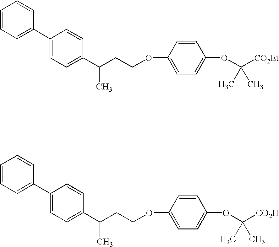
C1=CC=C(C2=CC=C(C(CCOC3=CC=C(OC([CO2Et])(C)C)C=C3)C)C=C2)C=C1.C1=CC=C(C2=CC=C(C(CCOC3=CC=C(OC([CO2H])(C)C)C=C3)C)C=C2)C=C1
